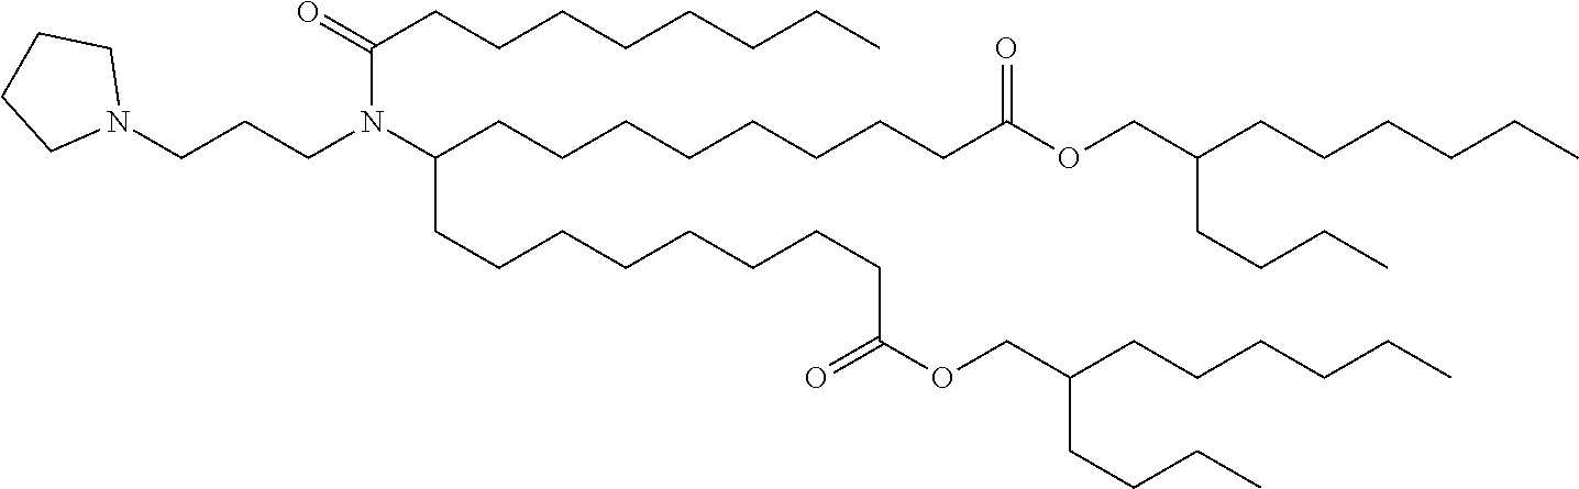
N1(CCCN(C(CCCCCCCCC(OCC(CCCCCC)CCCC)=O)CCCCCCCCC(=O)OCC(CCCCCC)CCCC)C(=O)CCCCCCCC)CCCC1
